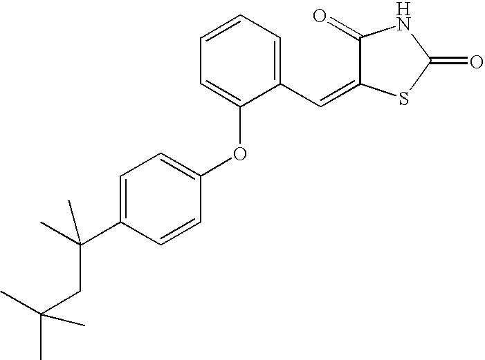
C1=C(C(C)(CC(C)(C)C)C)C=CC(OC2=CC=CC=C2C=C2C(=O)NC(=O)S2)=C1
